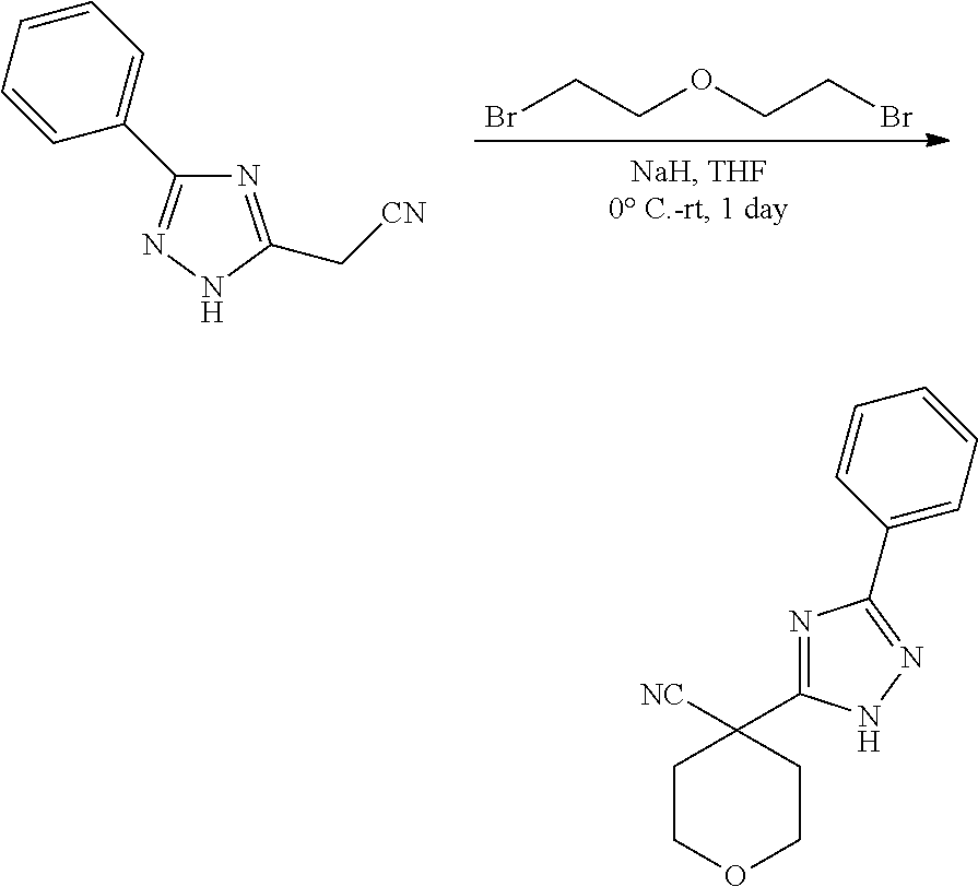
BrCCOCCBr.N1=C(C[CN])NN=C1C1=CC=CC=C1.C1(C2([NC])CCOCC2)=NC(C2=CC=CC=C2)=NN1
